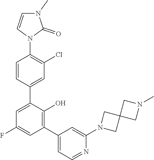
C1=CN(C2=C(Cl)C=C(C3=CC(F)=CC(C4=CC=NC(N5CC6(C5)CN(C)C6)=C4)=C3O)C=C2)C(=O)N1C
